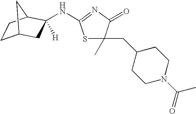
C1C2CC(NC3=NC(=O)C(C)(CC4CCN(C(=O)C)CC4)S3)([H])C(C1)C2
